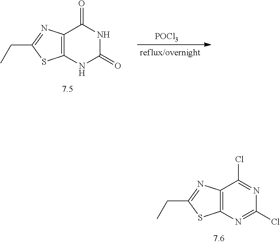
C12=C(N=C(Cl)N=C1Cl)SC(CC)=N2.C12=C(NC(=O)NC1=O)SC(CC)=N2.[POCl3]
